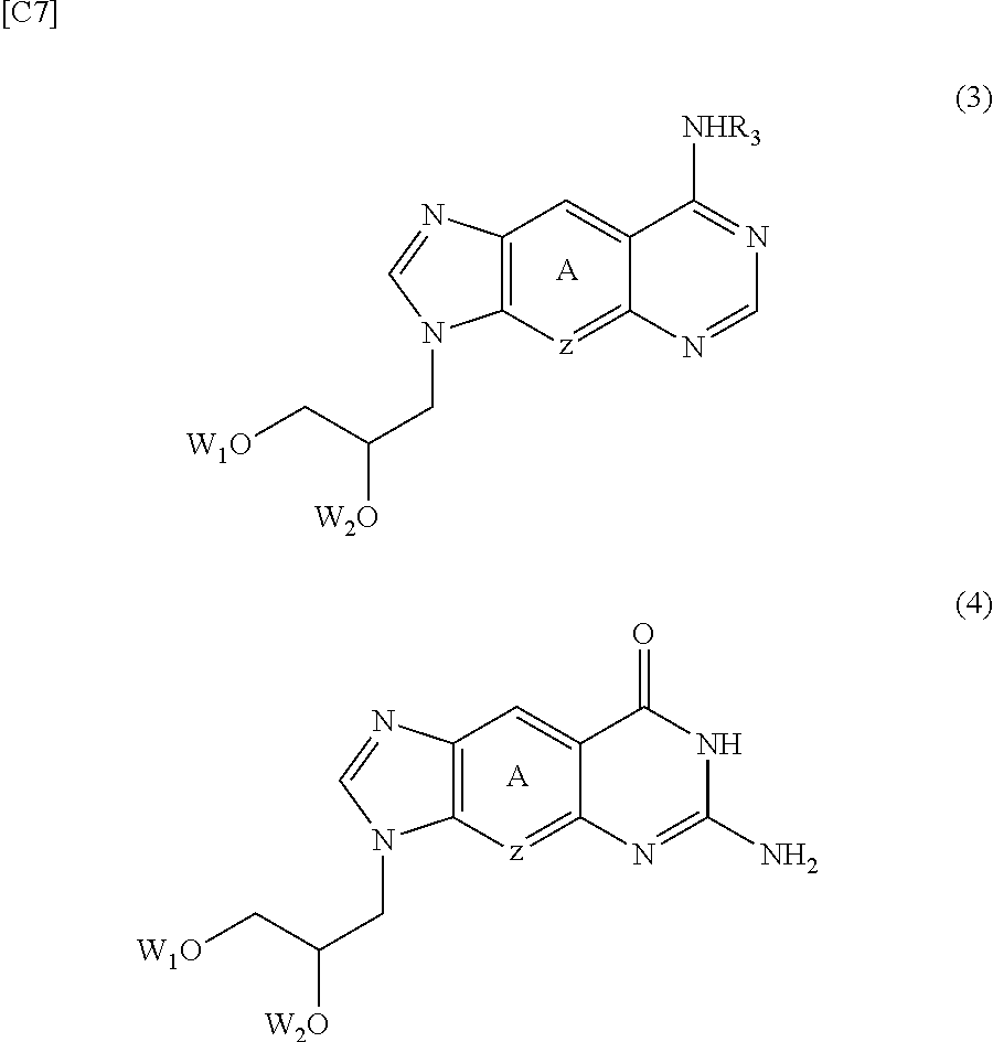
C12=C(N=CN1CC(C[W1O])[W2O])C=C1C(=[z]2)N=CN=C1[NHR3].[A].C12=C(N=CN1CC(C[W1O])[W2O])C=C1C(=[z]2)N=C(N)NC1=O.[A].[[C7]]
